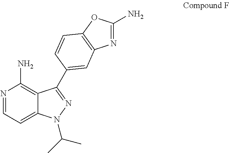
N1=CC=C2C(=C1N)C(C1=CC3=C(OC(N)=N3)C=C1)=NN2C(C)C
